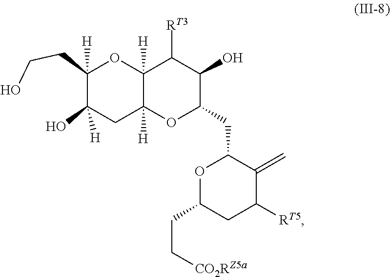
C1(CCO)([H])C(O)([H])CC2([H])C([H])(O1)C([RT3])C(O)C(CC1OC(CC[CO2RZ5a])CC([RT5])C1=C)O2
